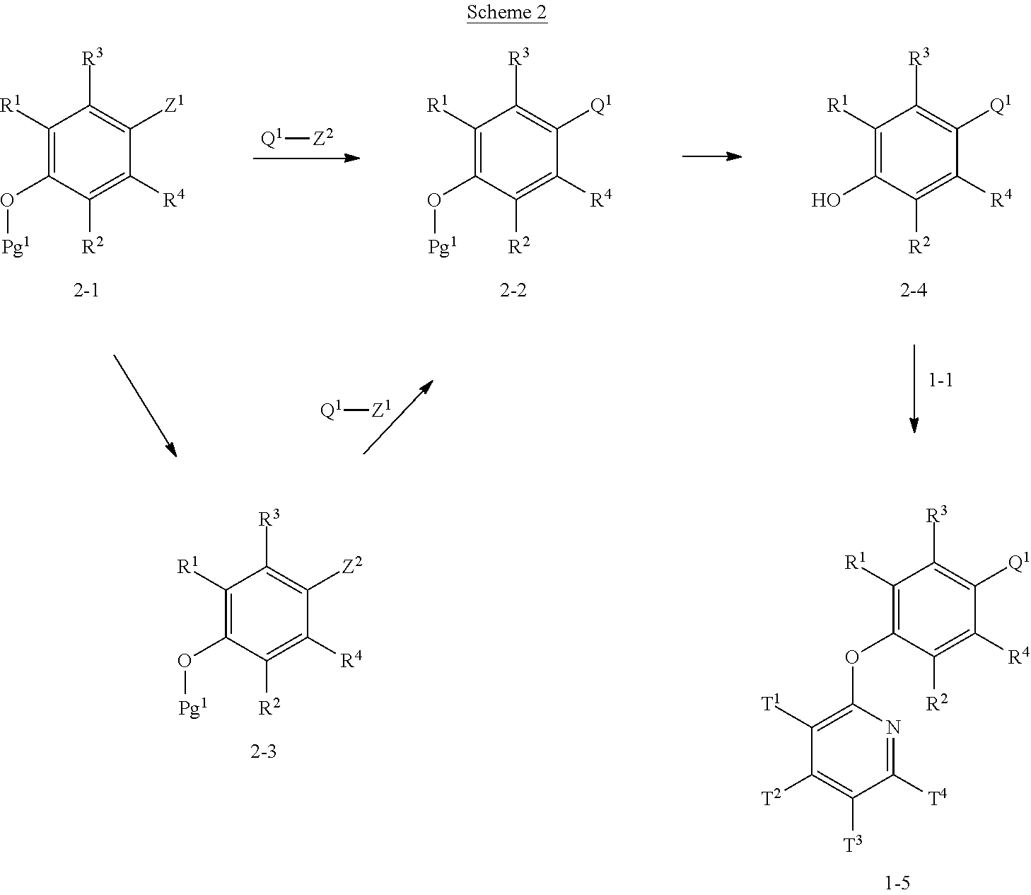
[Q1][Z1].[Q1][Z2].C1(O[Pg1])=C([R1])C([R3])=C([Z1])C([R4])=C1[R2].C1(O[Pg1])=C([R1])C([R3])=C([Q1])C([R4])=C1[R2].C1(O)=C([R1])C([R3])=C([Q1])C([R4])=C1[R2].C1(OC2=C([T1])C([T2])=C([T3])C([T4])=N2)=C([R1])C([R3])=C([Q1])C([R4])=C1[R2].C1(O[Pg1])=C([R1])C([R3])=C([Z2])C([R4])=C1[R2]
